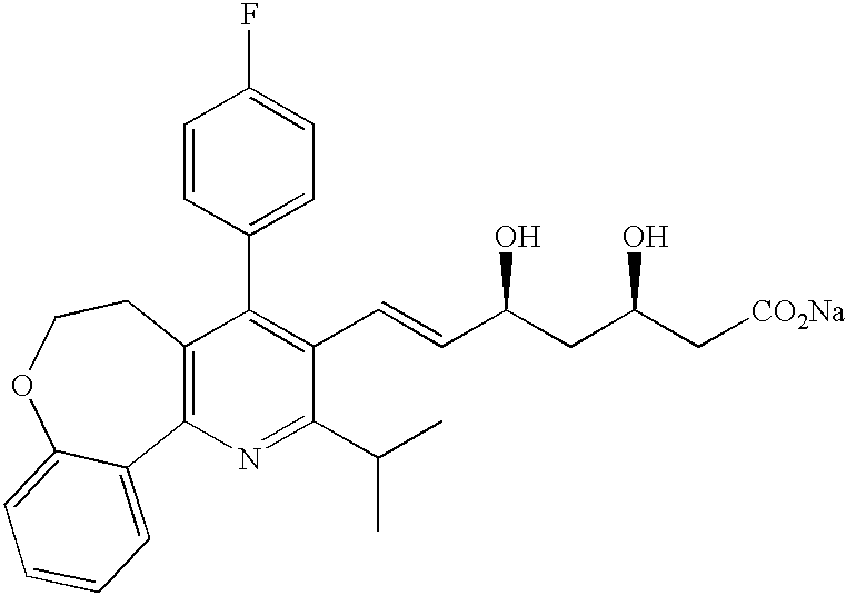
C12=C(CCOC3=CC=CC=C13)C(C1=CC=C(F)C=C1)=C(C=CC(CC(C[CO2Na])O)O)C(C(C)C)=N2
